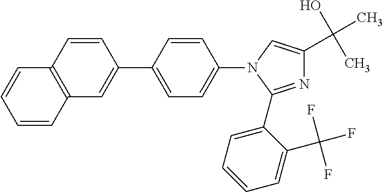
C1=CC2=C(C=C1)C=CC(C1=CC=C(N3C(C4=CC=CC=C4C(F)(F)F)=NC(C(O)(C)C)=C3)C=C1)=C2
